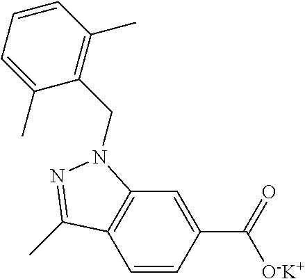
C1=CC(C(=O)[O-K+])=CC2=C1C(C)=NN2CC1=C(C)C=CC=C1C
